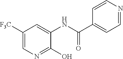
C1([F3C])=CN=C(O)C(NC(C2=CC=NC=C2)=O)=C1
